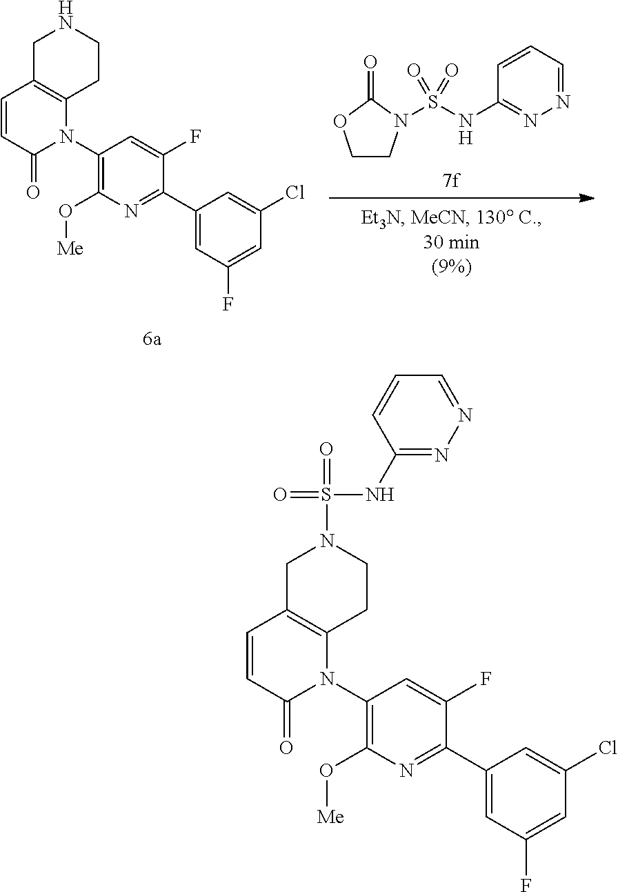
C1C2=C(CCN1)N(C1=C(O[Me])N=C(C3=CC(F)=CC(Cl)=C3)C(F)=C1)C(=O)C=C2.C1CN(S(NC2=NN=CC=C2)(=O)=O)C(=O)O1.C1C2=C(CCN1S(=O)(NC1=NN=CC=C1)=O)N(C1=C(O[Me])N=C(C3=CC(F)=CC(Cl)=C3)C(F)=C1)C(=O)C=C2
